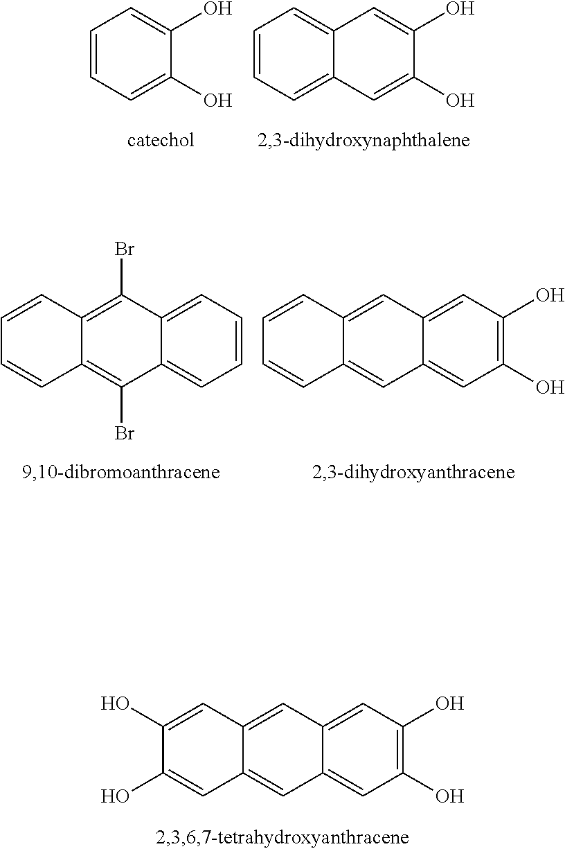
C1=CC=C(O)C(O)=C1.C12=CC=CC=C1C=C(O)C(O)=C2.C12=CC=CC=C1C(Br)=C1C(=C2Br)C=CC=C1.C12=CC(O)=C(O)C=C1C=C1C(=C2)C=CC=C1.C12=CC(O)=C(O)C=C1C=C1C(=C2)C=C(O)C(O)=C1
